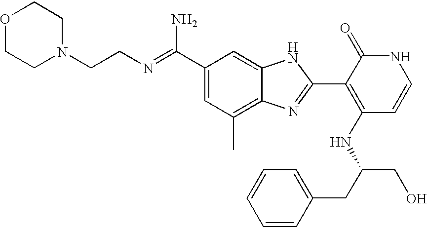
C(C1=CC(C)=C2C(=C1)NC(C1=C(NC(CO)CC3=CC=CC=C3)C=CNC1=O)=N2)(N)=NCCN1CCOCC1
